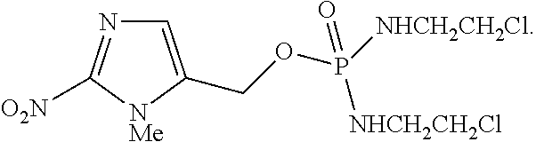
C1=C(COP([NHCH2CH2Cl])(=O)[NHCH2CH2Cl])[NMe]C([O2N])=N1
